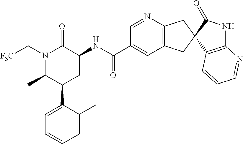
N1(C[F3C])C(C)C(C2=CC=CC=C2C)CC(NC(=O)C2=CC3=C(N=C2)CC2(C3)C3=C(NC2=O)N=CC=C3)C1=O
